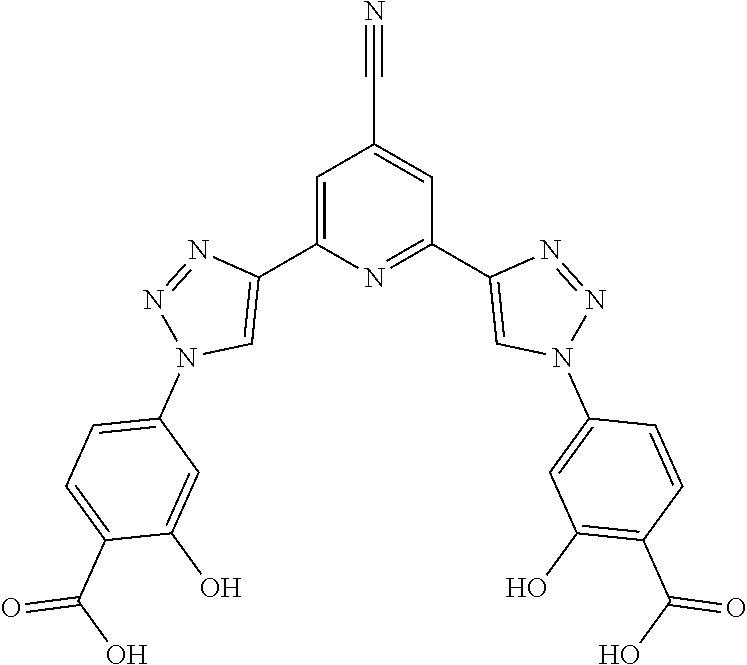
C1=C(C2=CN(C3=CC=C(C(O)=O)C(O)=C3)N=N2)N=C(C2=CN(C3=CC(O)=C(C(O)=O)C=C3)N=N2)C=C1C#N
